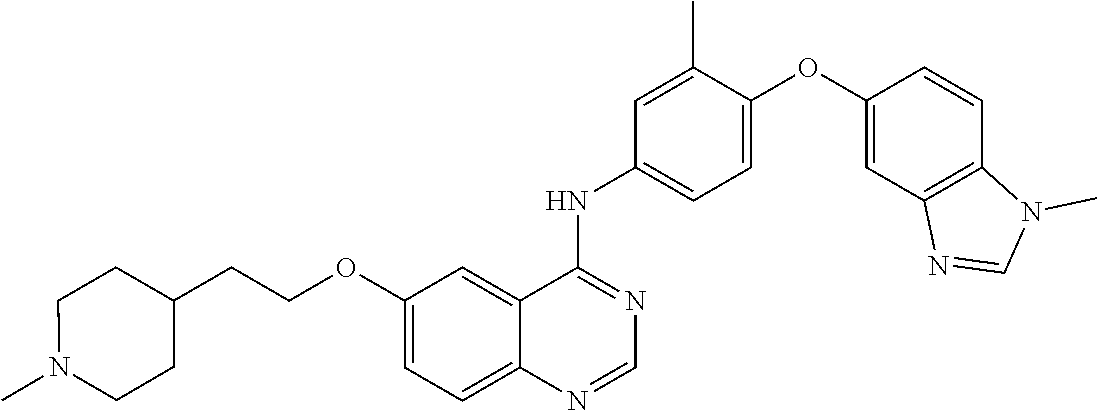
C1=C(OC2=CC3=C(C=C2)N(C)C=N3)C(C)=CC(NC2=NC=NC3=CC=C(OCCC4CCN(C)CC4)C=C23)=C1
